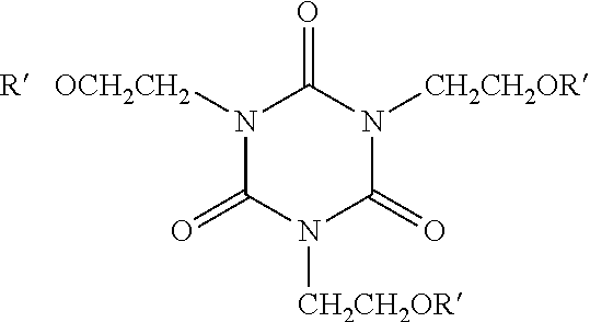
N1([OCH2CH2])C(=O)N([CH2CH2OR])C(=O)N([CH2CH2OR])C1=O
